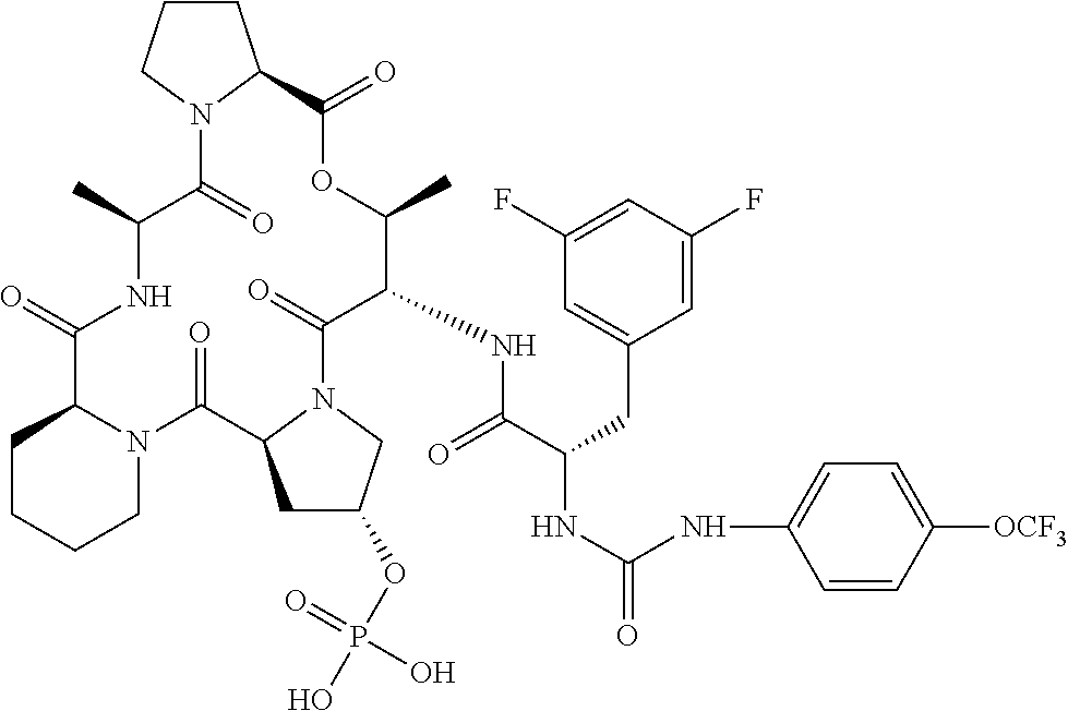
O=C1C2CCCCN2C(=O)C2CC(OP(=O)(O)O)CN2C(=O)C(NC(=O)C(CC2=CC(F)=CC(F)=C2)NC(=O)NC2=CC=C([OCF3])C=C2)C(C)OC(=O)C2CCCN2C(=O)C(C)N1
